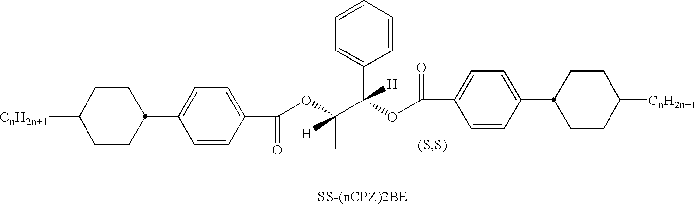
C1([CnH2n+1])CCC(C2=CC=C(C(OC(C)(C(C3=CC=CC=C3)([H])OC(C3=CC=C(C4CCC([CnH2n+1])CC4)C=C3)=O)[H])=O)C=C2)CC1
